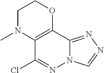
C1N(C)C2=C(OC1)C1=NN=CN1N=C2Cl
